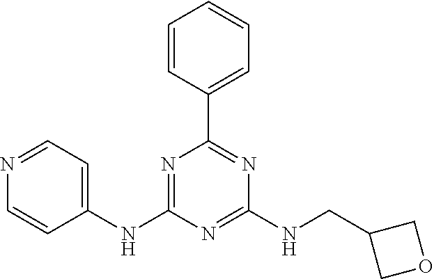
C1=CC(C2=NC(NCC3COC3)=NC(NC3=CC=NC=C3)=N2)=CC=C1
